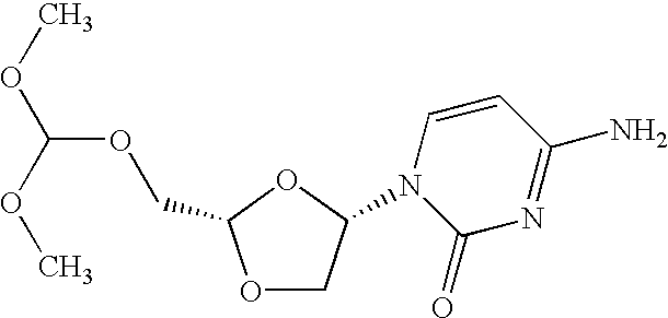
C(OCC1OCC(N2C(=O)N=C(N)C=C2)O1)(OC)OC
